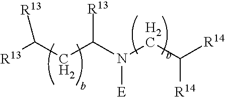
[R13]C(CC(N(CC([R14])[R14])[E])[R13])[R13]
